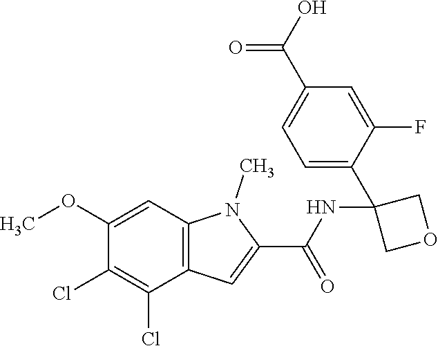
C12=C(C=C(OC)C(Cl)=C1Cl)N(C)C(C(NC1(C3=CC=C(C(O)=O)C=C3F)COC1)=O)=C2
